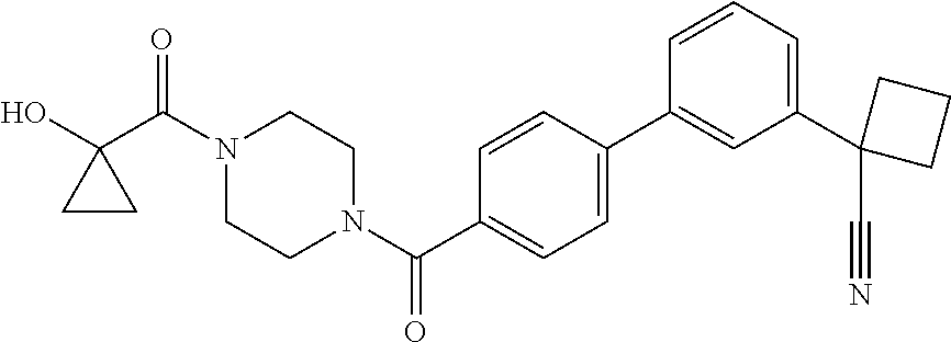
OC1(C(N2CCN(C(=O)C3=CC=C(C4=CC(C5(C#N)CCC5)=CC=C4)C=C3)CC2)=O)CC1
